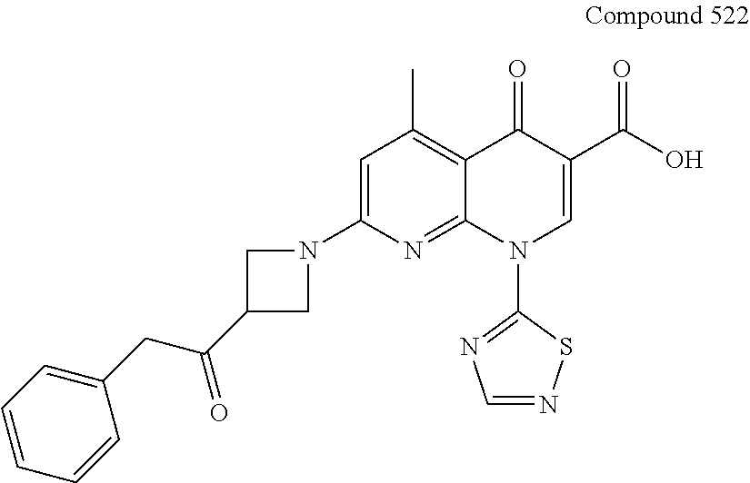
C1=C(N2CC(C(CC3=CC=CC=C3)=O)C2)N=C2C(=C1C)C(=O)C(C(O)=O)=CN2C1=NC=NS1
